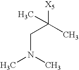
[X5]C(CN(C)C)(C)C
